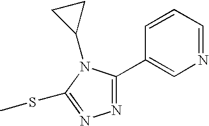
N1=C(C2=CN=CC=C2)N(C2CC2)C(SC)=N1
